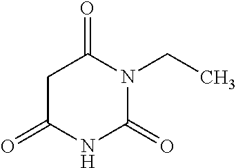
C1C(=O)NC(=O)N(CC)C1=O
